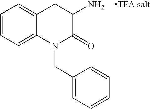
C1=CC=C2C(=C1)CC(N)C(=O)N2CC1=CC=CC=C1
